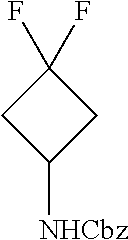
C1(F)(F)CC([NHCbz])C1
